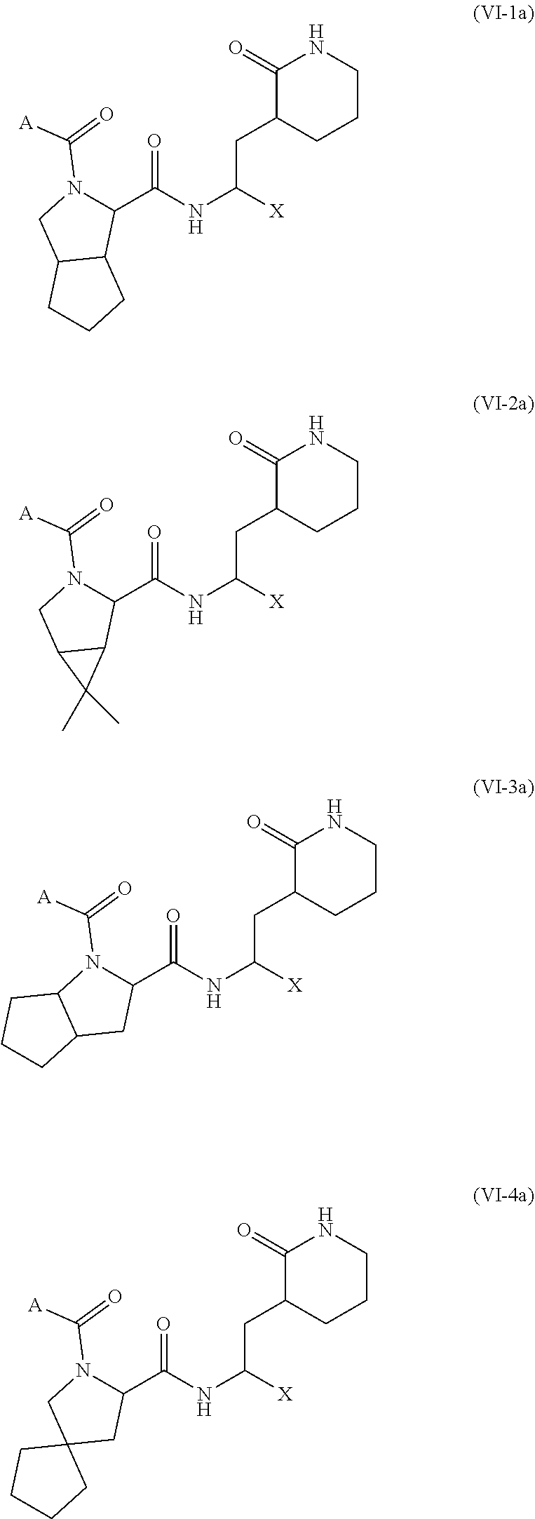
C1(C(NC([X])CC2CCCNC2=O)=O)N(C(=O)[A])CC2C1CCC2.C1(C(NC([X])CC2CCCNC2=O)=O)N(C(=O)[A])CC2C1C2(C)C.C1(C(NC([X])CC2CCCNC2=O)=O)N(C(=O)[A])C2C(C1)CCC2.C1(C(NC([X])CC2CCCNC2=O)=O)N(C(=O)[A])CC2(C1)CCCC2
